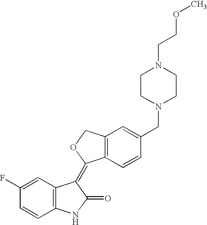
C1(F)=CC2=C(C=C1)NC(=O)C2=C1C2=C(CO1)C=C(CN1CCN(CCOC)CC1)C=C2
